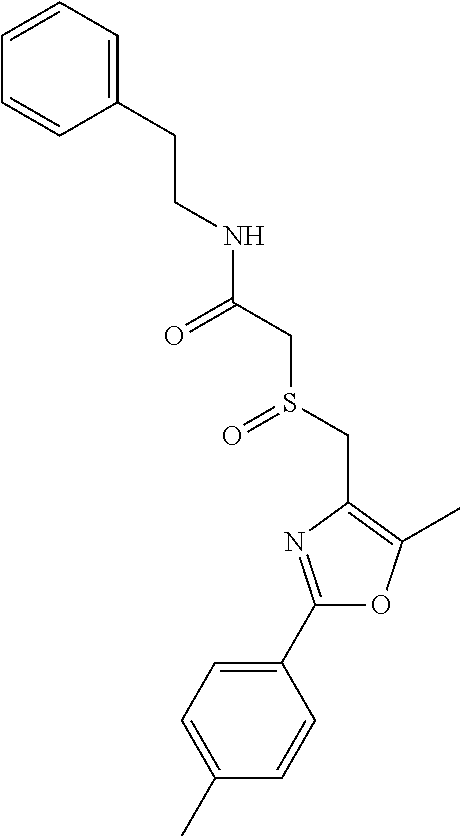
C1=CC=C(CCNC(=O)CS(CC2=C(C)OC(C3=CC=C(C)C=C3)=N2)=O)C=C1
